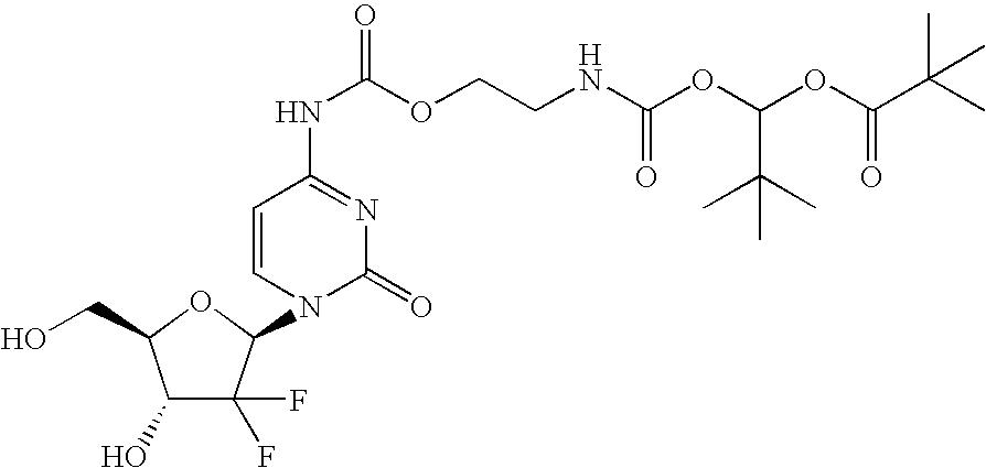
C1(O)C(F)(F)C(N2C(=O)N=C(NC(OCCNC(OC(OC(C(C)(C)C)=O)C(C)(C)C)=O)=O)C=C2)OC1CO
